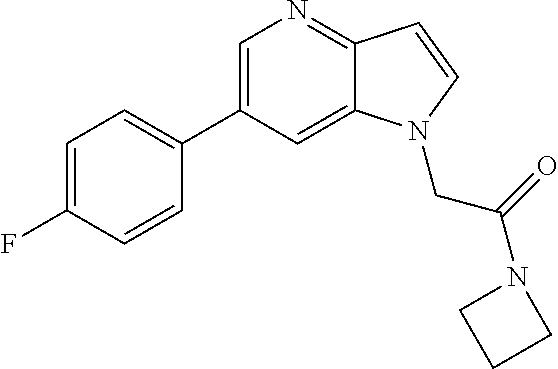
C1=C(C2=CC=C(F)C=C2)C=C2C(=N1)C=CN2CC(N1CCC1)=O
